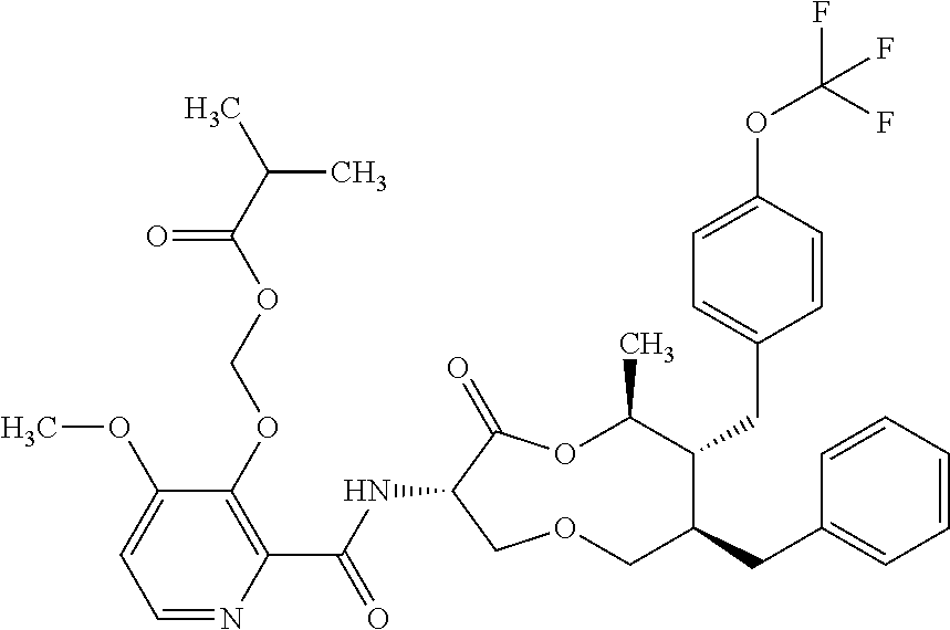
C1(OCOC(C(C)C)=O)=C(C(NC2C(=O)OC(C)C(CC3=CC=C(OC(F)(F)F)C=C3)C(CC3=CC=CC=C3)COC2)=O)N=CC=C1OC
